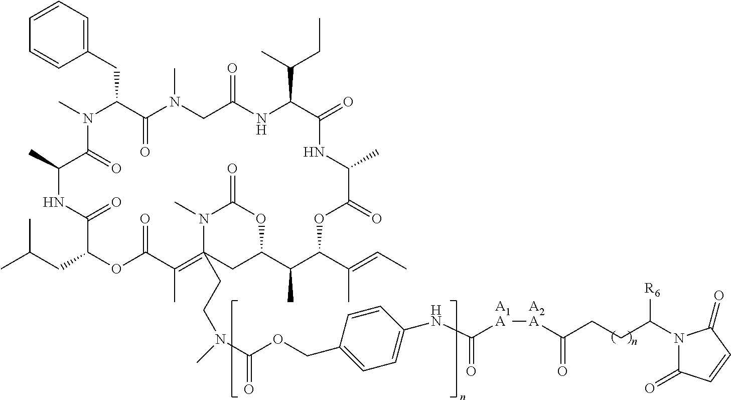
N1(C)C(CC2=CC=CC=C2)C(=O)N(C)CC(=O)NC(C(C)CC)C(=O)NC(C)C(=O)OC(C(=CC)C)C(C)C2OC(=O)N(C)C(CCN(C)C(OCC3=CC=C(NC([A1A][A2A]C(CCC(N4C(=O)C=CC4=O)[R6])=O)=O)C=C3)=O)(=C(C)C(=O)OC(CC(C)C)C(=O)NC(C)C1=O)C2
